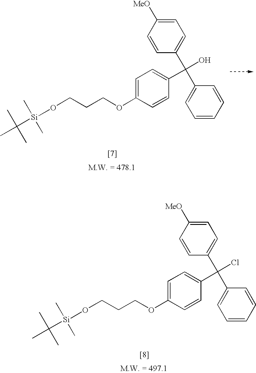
C1=CC(C(C2=CC=CC=C2)(C2=CC=C(OCCCO[Si](C(C)(C)C)(C)C)C=C2)O)=CC=C1[MeO].C1=CC(C(C2=CC=CC=C2)(C2=CC=C(OCCCO[Si](C(C)(C)C)(C)C)C=C2)Cl)=CC=C1[MeO]
